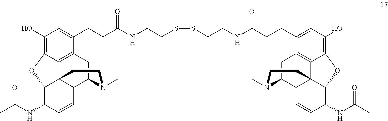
C1(O)=C2C3=C(C(CCC(NCCSSCCNC(CCC4=CC(O)=C5C6=C4CC4C7C6(C(C(NC(C)=O)C=C7)O5)CCN4C)=O)=O)=C1)CC1C4C3(C(C(NC(C)=O)C=C4)O2)CCN1C
